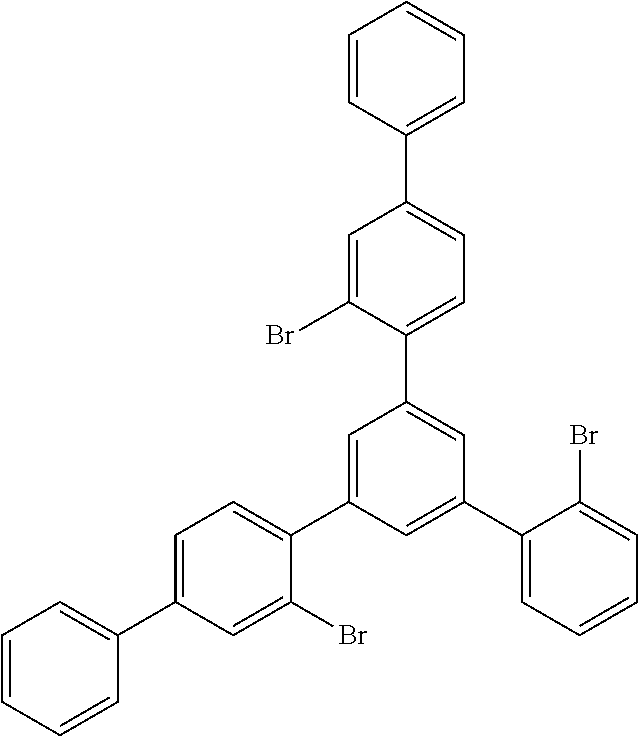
C1=C(C2=CC=C(C3=CC=CC=C3)C=C2Br)C=C(C2=CC=CC=C2Br)C=C1C1=CC=C(C2=CC=CC=C2)C=C1Br
